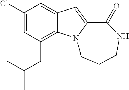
C1(Cl)=CC(CC(C)C)=C2C(=C1)C=C1N2CCCNC1=O
